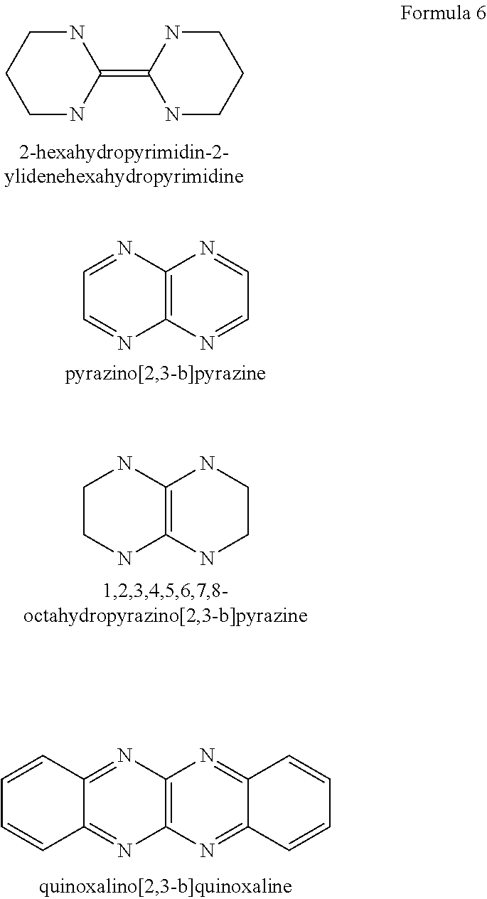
C1CCNC(=C2NCCCN2)N1.C12=C(N=CC=N1)N=CC=N2.C12=C(NCCN1)NCCN2.C12=C(N=C3C(=N1)C=CC=C3)N=C1C(=N2)C=CC=C1
